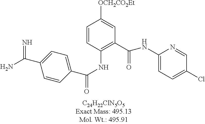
[OCH2CO2Et]C1=CC(C(=O)NC2=CC=C(Cl)C=N2)=C(NC(=O)C2=CC=C(C(=N)N)C=C2)C=C1
